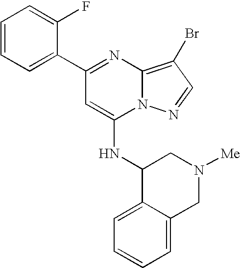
C1(C2=NC3=C(Br)C=NN3C(NC3C4=CC=CC=C4CN([Me])C3)=C2)=CC=CC=C1F
